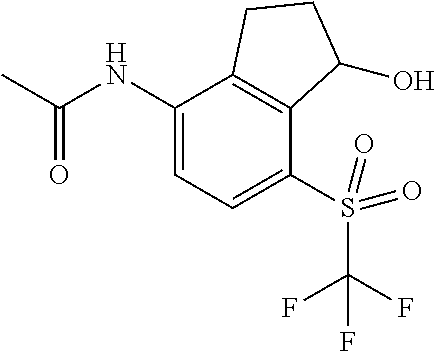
N(C1=CC=C(S(=O)(=O)C(F)(F)F)C2=C1CCC2O)C(C)=O
